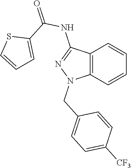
C12=C(C=CC=C1)N(CC1=CC=C([CF3])C=C1)N=C2NC(=O)C1=CC=CS1
